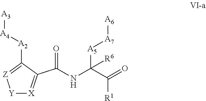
[Y]1[X]=C(C(NC([A5][A7][A6])([R6])C([R1])=O)=O)C([A2][A4][A3])=[Z]1
